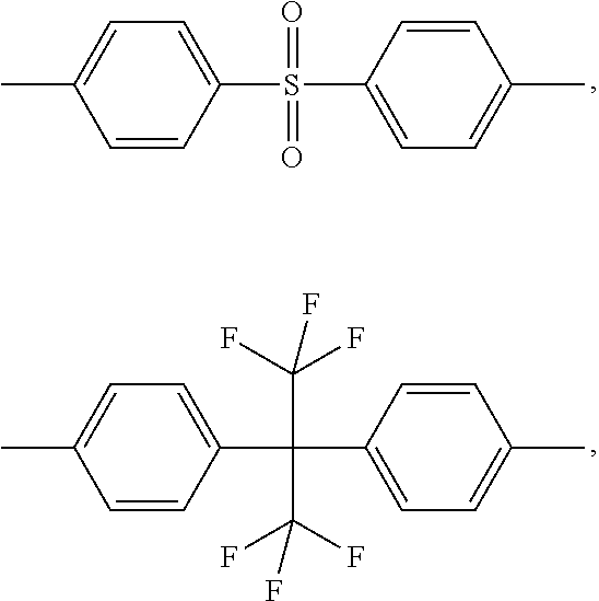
C1=CC(S(C2=CC=C(C)C=C2)(=O)=O)=CC=C1C.C1=CC(C(C2=CC=C(C)C=C2)(C(F)(F)F)C(F)(F)F)=CC=C1C
